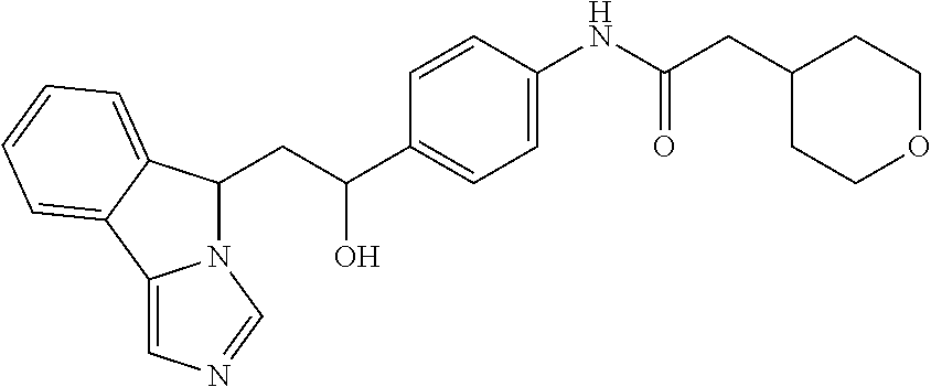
N12C(CC(C3=CC=C(NC(CC4CCOCC4)=O)C=C3)O)C3=CC=CC=C3C1=CN=C2
